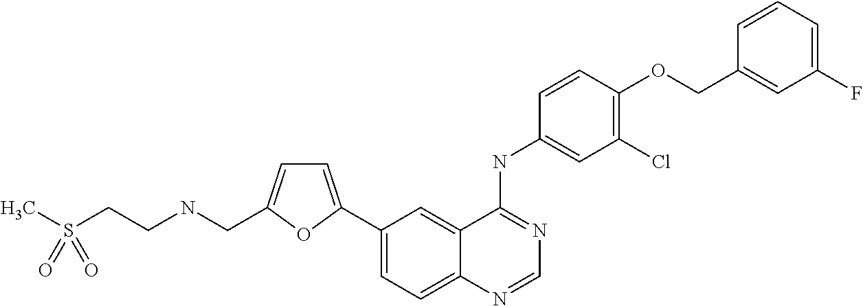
CS(CCNCC1=CC=C(C2=CC=C3C(=C2)C(NC2=CC(Cl)=C(OCC4=CC(F)=CC=C4)C=C2)=NC=N3)O1)(=O)=O
